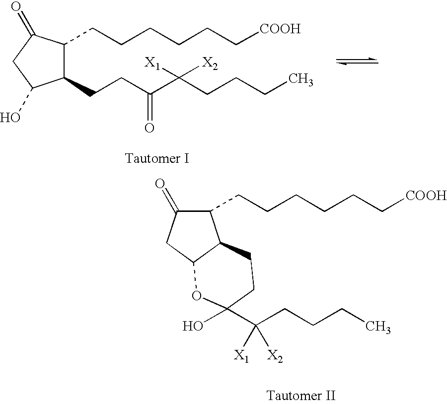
C1(CCC(C(CCCC)([X1])[X2])=O)C(CCCCCC[COOH])C(=O)CC1O.C1(CCCCCC[COOH])C(=O)CC2C1CCC(O)(C(CCCC)([X1])[X2])O2
